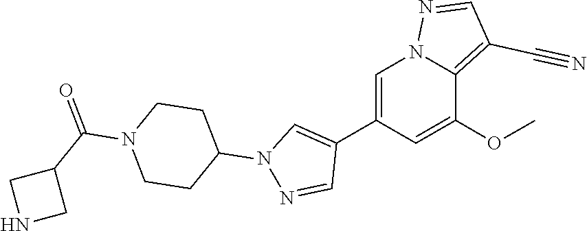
C1(C2=CN(C3CCN(C(=O)C4CNC4)CC3)N=C2)=CN2C(=C(C#N)C=N2)C(OC)=C1
